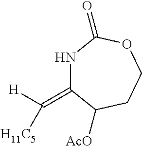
N1C(=C([H])[H11C5])C([AcO])CCOC1=O
